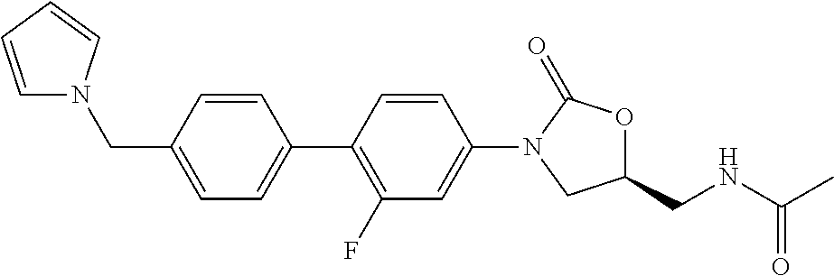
C1=C(CN2C=CC=C2)C=CC(C2=C(F)C=C(N3CC(CNC(C)=O)OC3=O)C=C2)=C1
